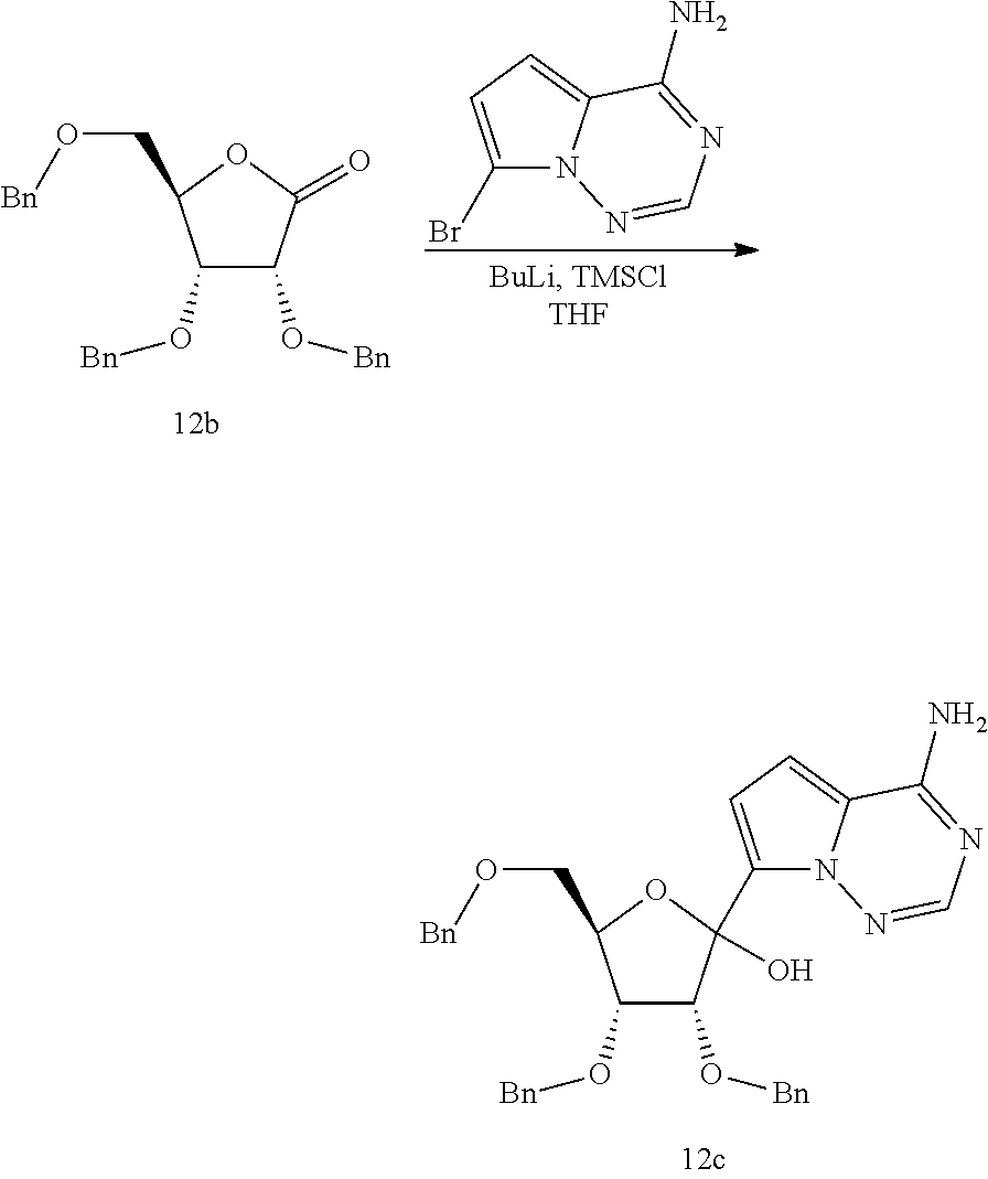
C1(O[Bn])C(O[Bn])C(=O)OC1CO[Bn].C1(Br)=CC=C2N1N=CN=C2N.C1(O[Bn])C(O[Bn])C(C2=CC=C3N2N=CN=C3N)(O)OC1CO[Bn]
